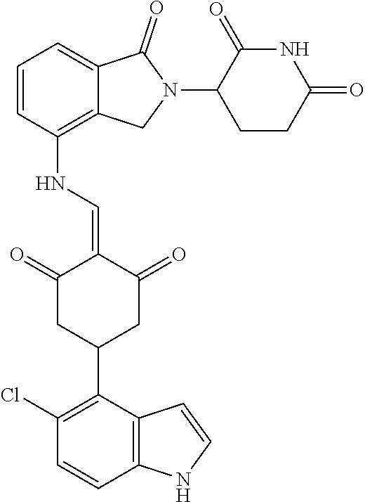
N(C1=C2C(=CC=C1)C(=O)N(C1CCC(=O)NC1=O)C2)C=C1C(=O)CC(C2=C(Cl)C=CC3=C2C=CN3)CC1=O
